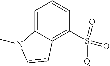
C1=C2C(=C(S(=O)(=O)[Q])C=C1)C=CN2C
